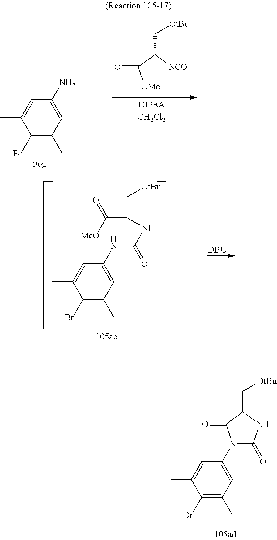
CC1=CC(NC(=O)NC(C([MeO])=O)C[OtBu])=CC(C)=C1Br.[DBU].CC1=CC(N2C(=O)NC(C[OtBu])C2=O)=CC(C)=C1Br.CC1=CC(N)=CC(C)=C1Br.[OMe]C(C([NCO])C[OtBu])=O
